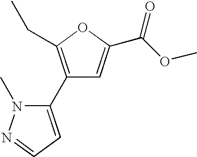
C1(C2=CC=NN2C)=C(CC)OC(C(OC)=O)=C1
